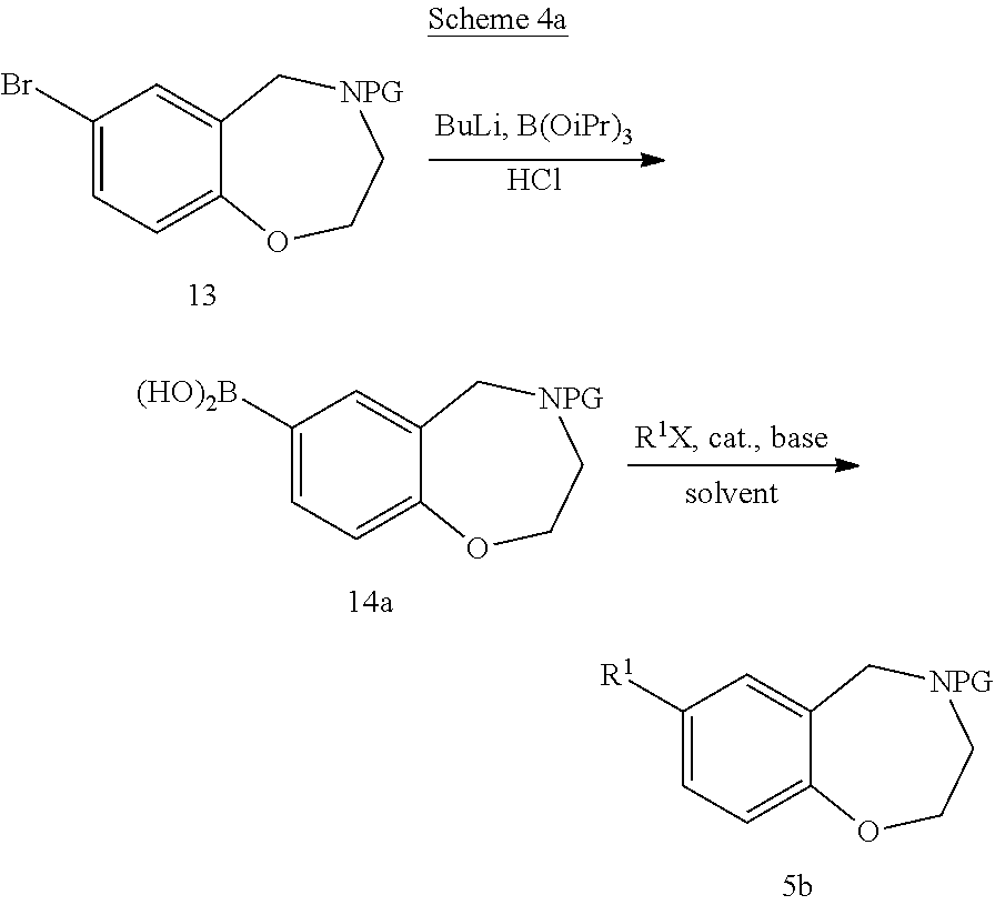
C1(Br)=CC=C2C(=C1)C[NPG]CCO2.Cl.C1([(HO)2B])=CC=C2C(=C1)C[NPG]CCO2.C1([R1])=CC=C2C(=C1)C[NPG]CCO2
